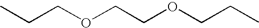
O(CCOCCC)CCC
